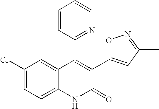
C1(Cl)=CC=C2C(=C1)C(C1=NC=CC=C1)=C(C1=CC(C)=NO1)C(=O)N2
